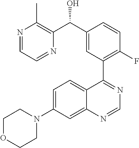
N1=CC=NC(C(C2=CC(C3=NC=NC4=CC(N5CCOCC5)=CC=C34)=C(F)C=C2)O)=C1C
